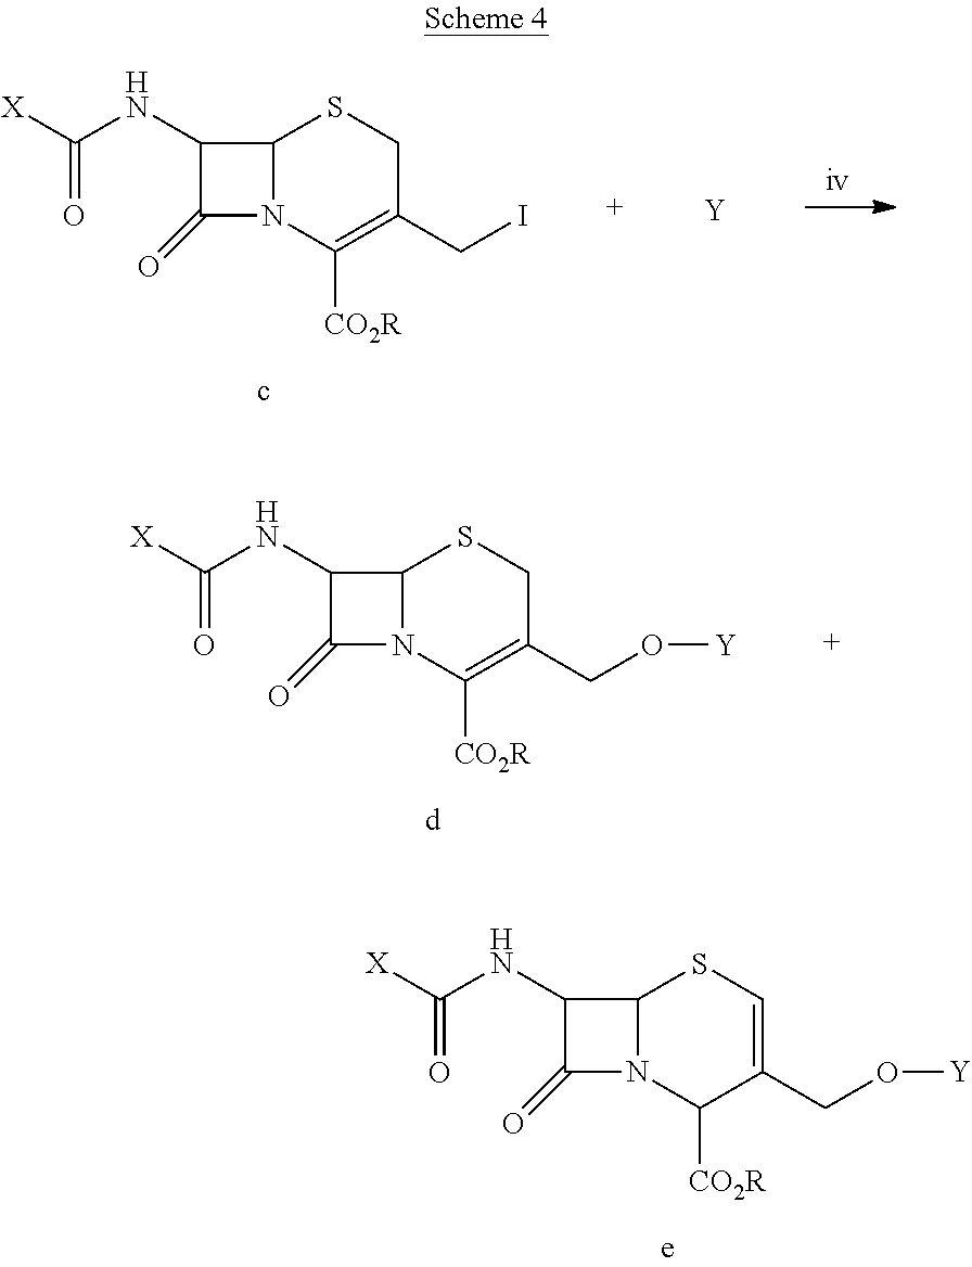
C12N(C([CO2R])=C(CI)CS1)C(=O)C2NC([X])=O.[Y].C12N(C([CO2R])=C(CO[Y])CS1)C(=O)C2NC([X])=O.C12N(C([CO2R])C(CO[Y])=CS1)C(=O)C2NC([X])=O
